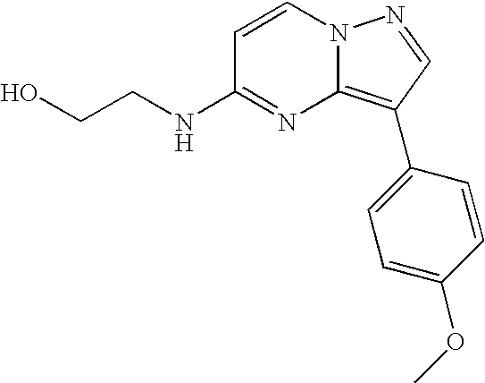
OCCNC1=NC2=C(C3=CC=C(OC)C=C3)C=NN2C=C1
